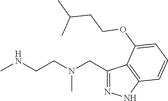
C1(CN(CCNC)C)=NNC2=C1C(OCCC(C)C)=CC=C2
